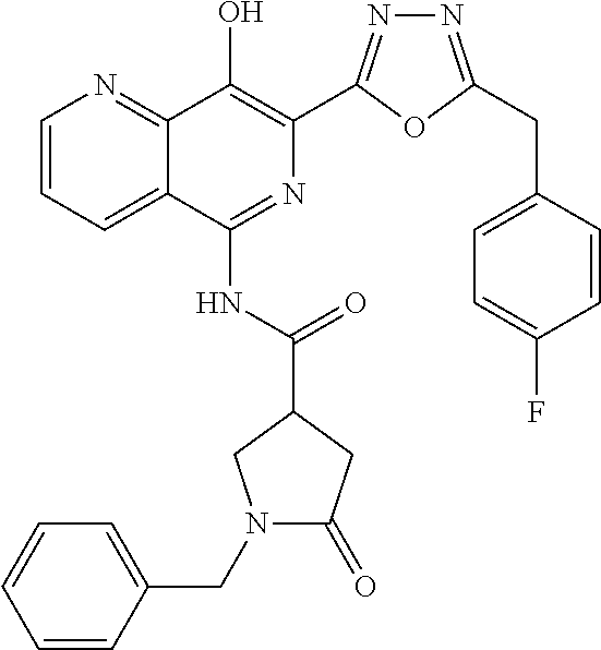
C1=CC=C2C(=N1)C(O)=C(C1=NN=C(CC3=CC=C(F)C=C3)O1)N=C2NC(C1CN(CC2=CC=CC=C2)C(=O)C1)=O
